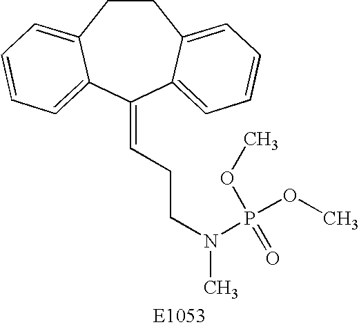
C1CC2=CC=CC=C2C(=CCCN(C)P(OC)(OC)=O)C2=CC=CC=C12
